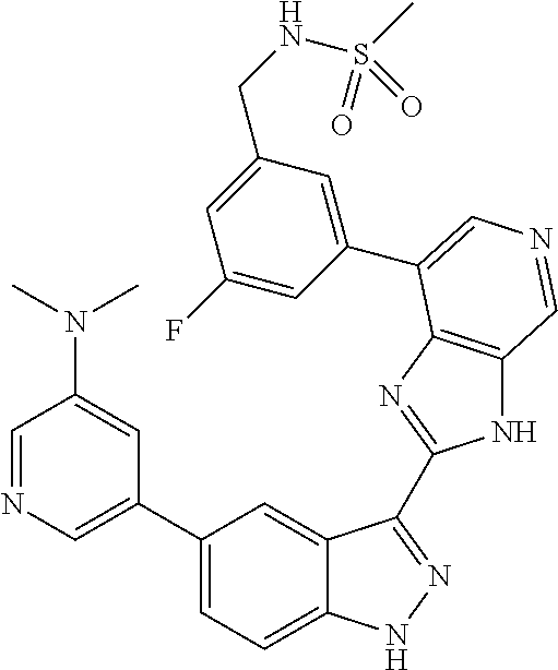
C1(C2=CN=CC(N(C)C)=C2)=CC=C2C(=C1)C(C1=NC3=C(N1)C=NC=C3C1=CC(CNS(C)(=O)=O)=CC(F)=C1)=NN2
